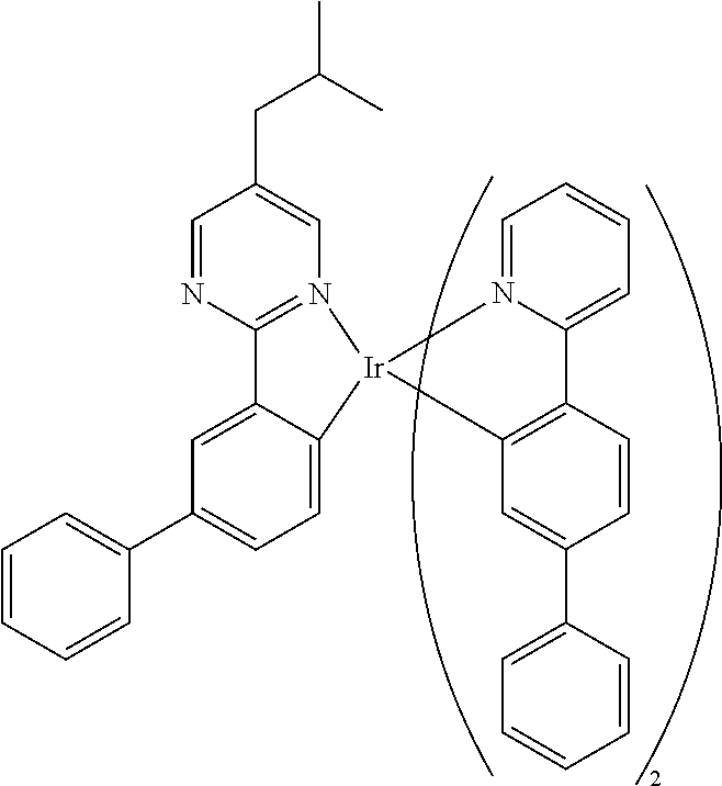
C1=CC=CC(C2=CC=C3C(=C2)C2=N(C=C(CC(C)C)C=N2)[Ir]32N3=CC=CC=C3C3=C2C=C(C2=CC=CC=C2)C=C3)=C1
